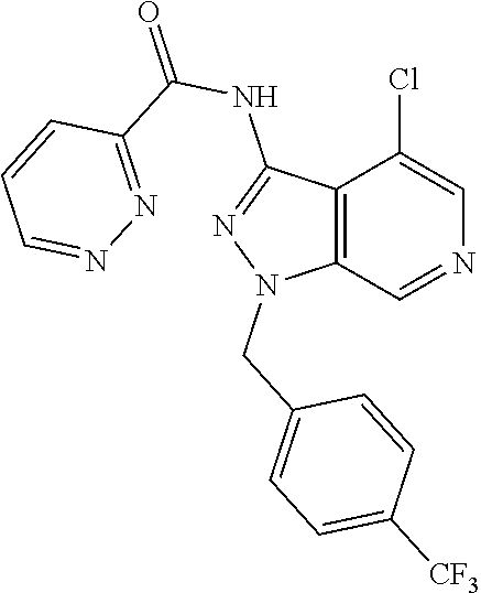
C12=C(C=NC=C1Cl)N(CC1=CC=C([CF3])C=C1)N=C2NC(=O)C1=NN=CC=C1
